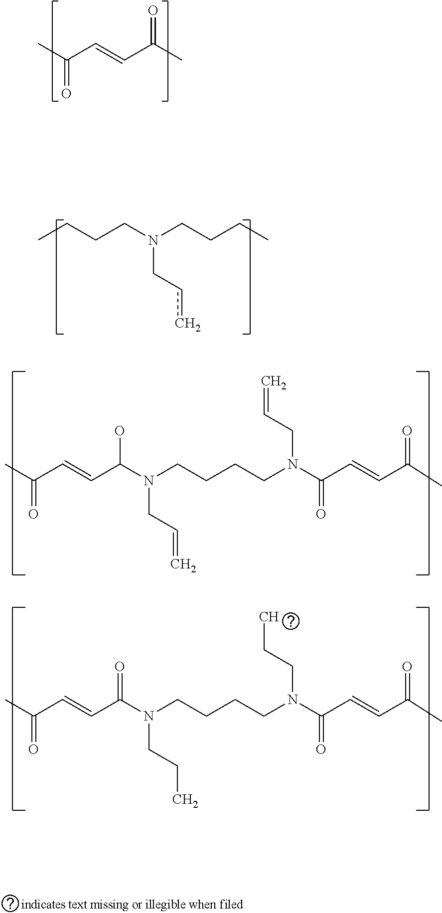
CC(=O)C=CC(=O)C.CCCCN(CCCC)Ccc.CC(C=CC(N(CCCCN(C(C=CC(=O)C)=O)CC=C)CC=C)O)=O.CC(C=CC(N(CCCCN(C(C=CC(=O)C)=O)CCC)CCC)=O)=O
